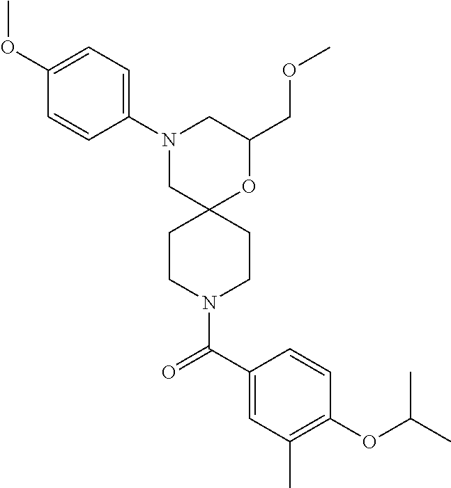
C1(COC)OC2(CN(C3=CC=C(OC)C=C3)C1)CCN(C(C1=CC(C)=C(OC(C)C)C=C1)=O)CC2
